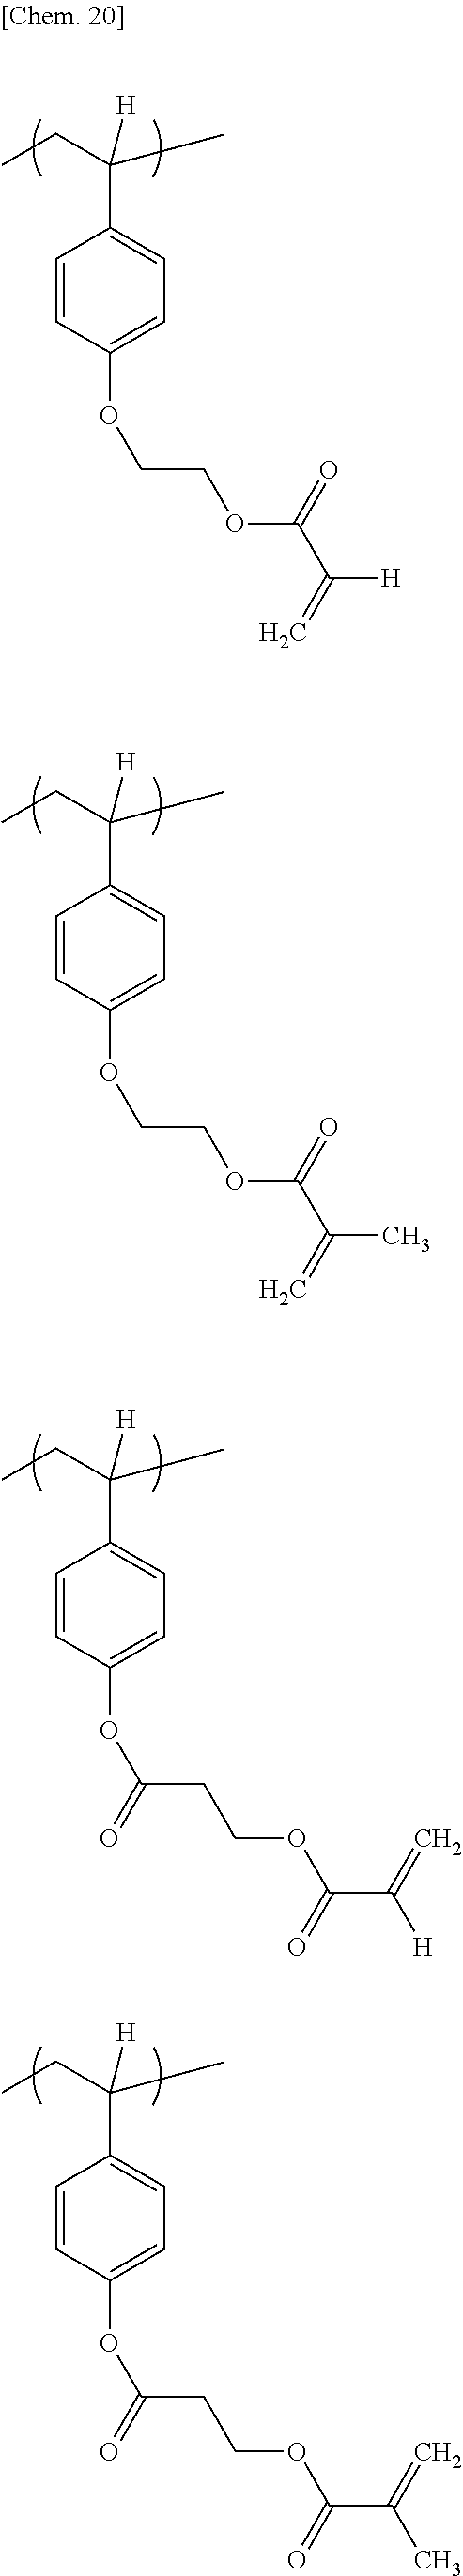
C1=CC(OCCOC(C(=C)[H])=O)=CC=C1C(CC)([H])C.C1=CC(OCCOC(C(=C)C)=O)=CC=C1C(CC)([H])C.C1=CC(OC(CCOC(=O)C(=C)[H])=O)=CC=C1C(CC)([H])C.C1=CC(OC(CCOC(=O)C(=C)C)=O)=CC=C1C(CC)([H])C
